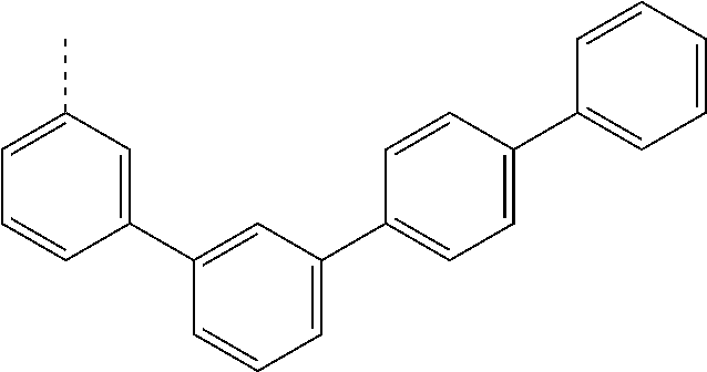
C1(C2=CC=C(C3=CC=CC=C3)C=C2)=CC=CC(C2=CC(C)=CC=C2)=C1
